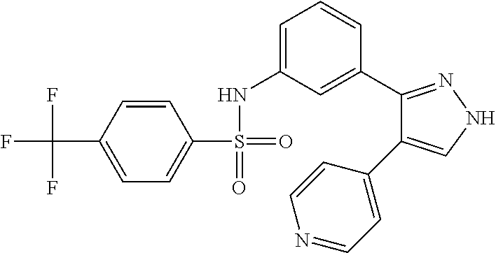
C1=CC(C(F)(F)F)=CC=C1S(=O)(=O)NC1=CC=CC(C2=NNC=C2C2=CC=NC=C2)=C1
